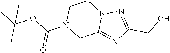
C1(CO)=NN2C(=N1)CN(C(OC(C)(C)C)=O)CC2
